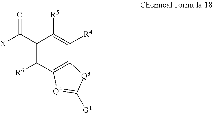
C12=C(C([R4])=C([R5])C(C([X])=O)=C1[R6])[Q3]C([G1])=[Q4]2
